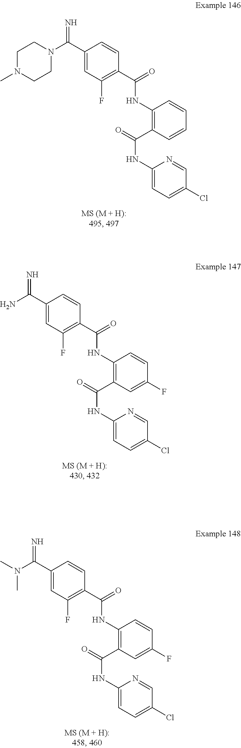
O=C(NC1=C(C(NC2=CC=C(Cl)C=N2)=O)C=CC=C1)C1=C(F)C=C(C(=N)N2CCN(C)CC2)C=C1.O=C(NC1=C(C(NC2=CC=C(Cl)C=N2)=O)C=C(F)C=C1)C1=C(F)C=C(C(=N)N)C=C1.O=C(NC1=C(C(NC2=CC=C(Cl)C=N2)=O)C=C(F)C=C1)C1=C(F)C=C(C(=N)N(C)C)C=C1
